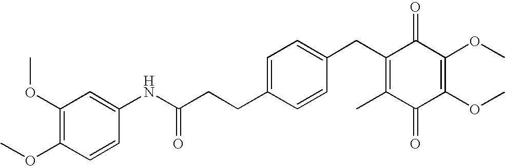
C1(=O)C(C)=C(CC2=CC=C(CCC(NC3=CC(OC)=C(OC)C=C3)=O)C=C2)C(=O)C(OC)=C1OC
